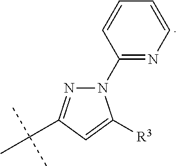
N1(C2=NC=CC=C2)N=C(C(C)(C)C)C=C1[R3]
